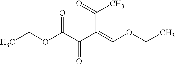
CCOC(C(C(=COCC)C(=O)C)=O)=O
